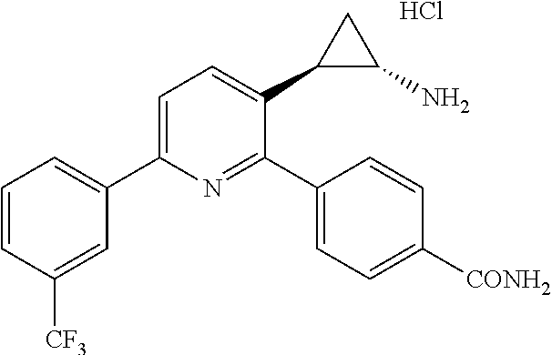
C1=CC([CF3])=CC(C2=CC=C(C3C(N)C3)C(C3=CC=C([CONH2])C=C3)=N2)=C1.Cl
